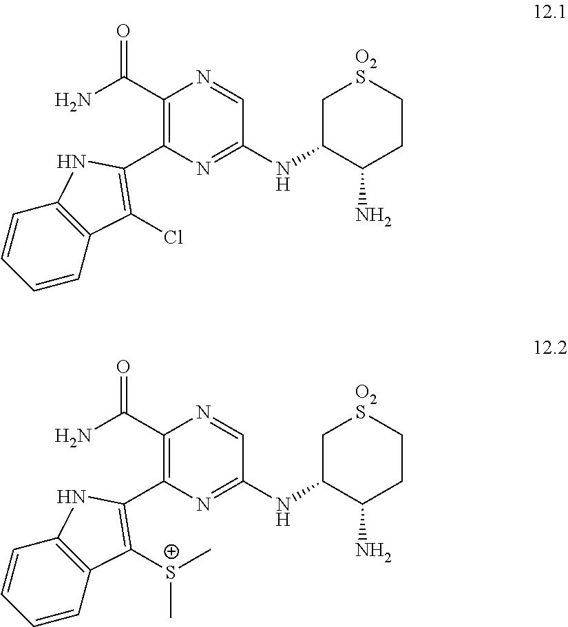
C1C(NC2=NC(C3=C(Cl)C4=C(C=CC=C4)N3)=C(C(N)=O)N=C2)C(N)CC[O2S]1.C1C(NC2=NC(C3=C([S+](C)C)C4=C(C=CC=C4)N3)=C(C(N)=O)N=C2)C(N)CC[O2S]1
